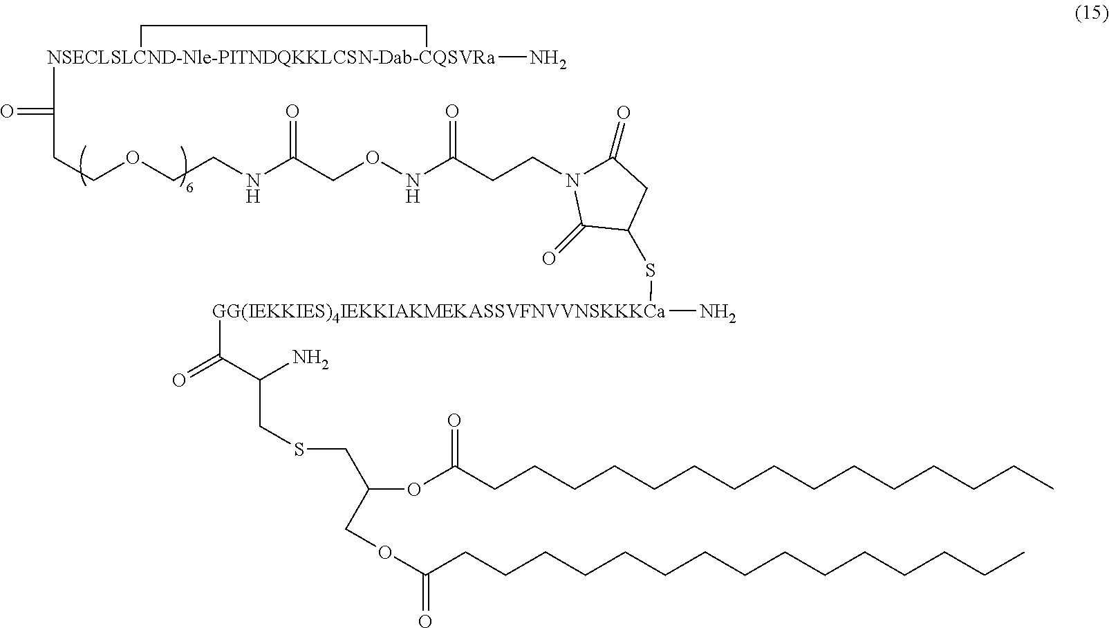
C(CCC)CCCCCCCCCCCC(OC(COC(=O)CCCCCCCCCCCCCCC)CSCC(N)C([GG(IEKKIES)4IEKKIAKMEKASSVFNVVNSKKKCa](N)SC1CC(=O)N(CCC(NOCC(NCCOCCC([NSECLSLCND-Nle-PITNDQKKLCSN-Dab-CQSVRa]2(N)CC2)=O)=O)=O)C1=O)=O)=O
